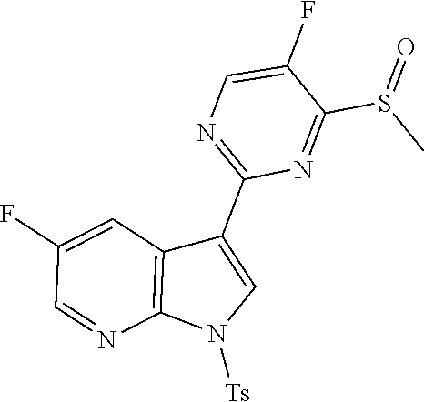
C1(S(C)=O)=NC(C2=CN([Ts])C3=C2C=C(F)C=N3)=NC=C1F
